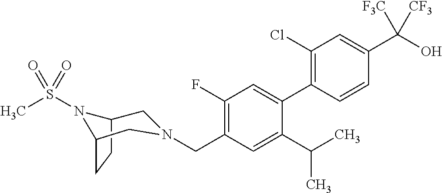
C1(Cl)=C(C2=CC(F)=C(CN3CC4CCC(N4S(C)(=O)=O)C3)C=C2C(C)C)C=CC(C(O)([F3C])[CF3])=C1
